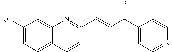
C1([F3C])=CC=C2C(=C1)N=C(C=CC(C1=CC=NC=C1)=O)C=C2
